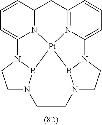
C1=CC2=N3C(=C1)N1CCN4B1[Pt]31N3=C(C2)C=CC=C3N2B1N(CC2)CC4
